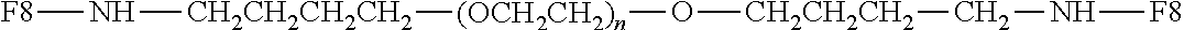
[F8]N[CH2CH2CH2CH2][(OCH2CH2)n]O[CH2CH2CH2]CN[F8]
